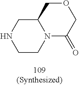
C12N(C(=O)COC1)CCNC2
